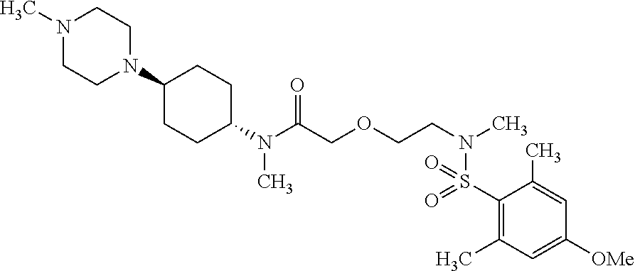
N(C(COCCN(C)S(=O)(=O)C1=C(C)C=C([OMe])C=C1C)=O)(C)C1CCC(N2CCN(C)CC2)CC1
